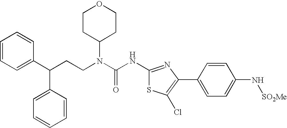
C1(C(CCN(C(NC2=NC(C3=CC=C(N[SO2Me])C=C3)=C(Cl)S2)=O)C2CCOCC2)C2=CC=CC=C2)=CC=CC=C1
